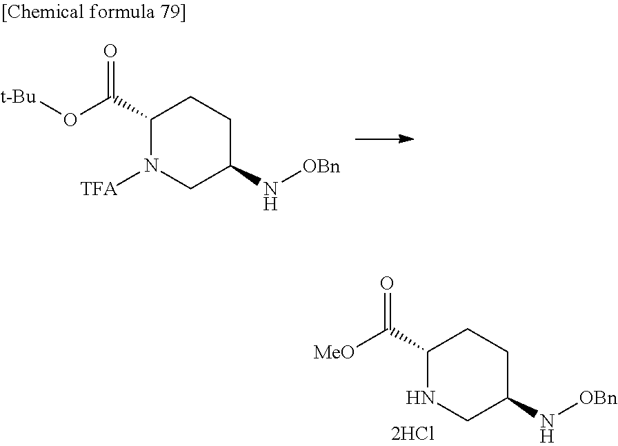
O=C(C1N([TFA])CC(N[OBn])CC1)O[t-Bu].O=C(C1NCC(N[OBn])CC1)[MeO]
